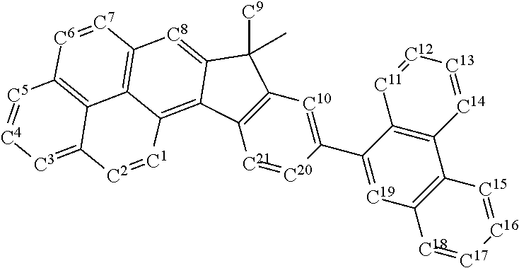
[C21]1=[C20]C(C2=[C19]C3=C(C4=C2[C11]=[C12][C13]=[C14]4)[C15]=[C16][C17]=[C18]3)=[C10]C2=C1C1=C3C4=C([C8]=C1C2([C9])C)[C7]=[C6]C1=C4C(=[C3][C4]=[C5]1)[C2]=[C1]3
